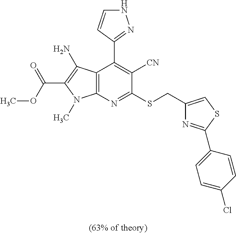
C12=C(N=C(SCC3=CSC(C4=CC=C(Cl)C=C4)=N3)C([CN])=C1C1=NNC=C1)N(C)C(C(OC)=O)=C2N
